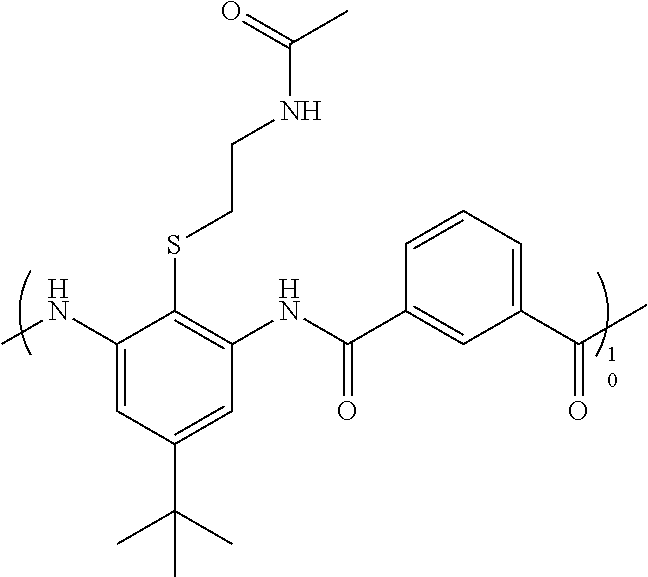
C1(NC)=CC(C(C)(C)C)=CC(NC(C2=CC(C(C)=O)=CC=C2)=O)=C1SCCNC(C)=O
